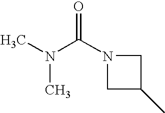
C1C(C)CN1C(N(C)C)=O
